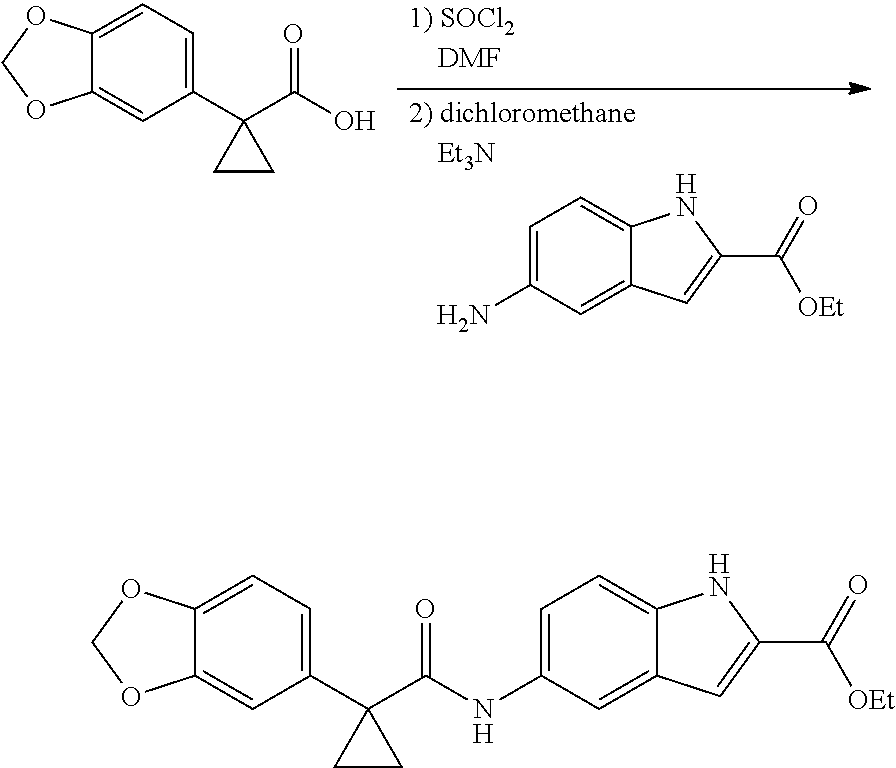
C1=C2C(=CC(C3(C(O)=O)CC3)=C1)OCO2.C1=C(N)C=C2C(=C1)NC(C([OEt])=O)=C2.C1=C2C(=CC(C3(C(=O)NC4=CC=C5C(=C4)C=C(C([OEt])=O)N5)CC3)=C1)OCO2
